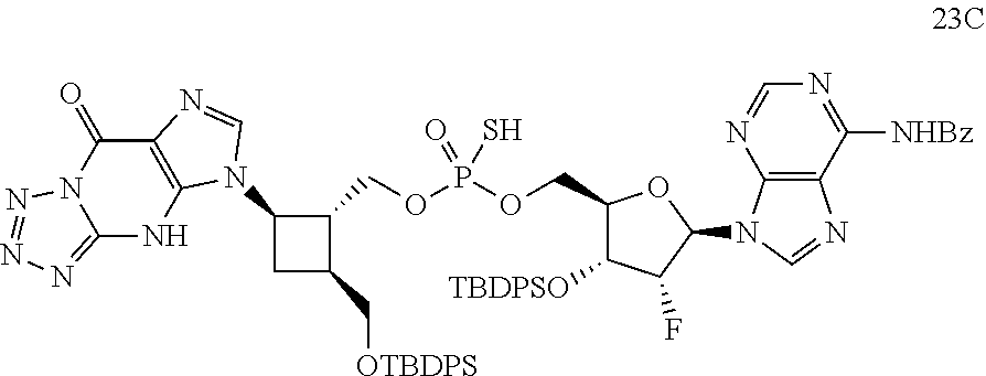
C12=C(NC3=NN=NN3C1=O)N(C1CC(C[OTBDPS])C1COP(OCC1C([TBDPSO])C(F)C(N3C4=C(N=C3)C([NHBz])=NC=N4)O1)(S)=O)C=N2
